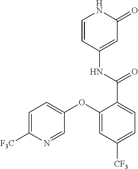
C1=CC(NC(=O)C2=CC=C([CF3])C=C2OC2=CC=C([F3C])N=C2)=CC(=O)N1
